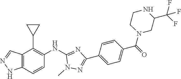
C12=C(C=CC(NC3=NC(C4=CC=C(C(N5CC(C(F)(F)F)NCC5)=O)C=C4)=NN3C)=C1C1CC1)NN=C2
